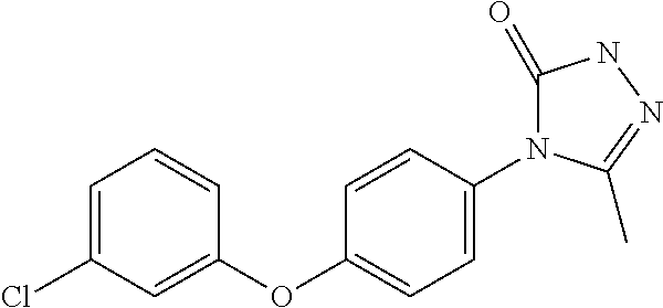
C1=CC(OC2=CC=C(N3C(=O)NN=C3C)C=C2)=CC(Cl)=C1
